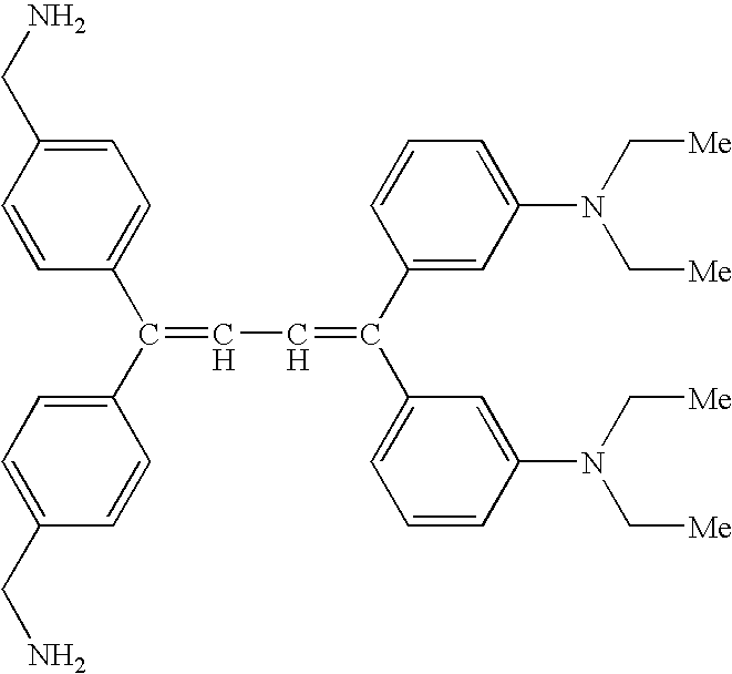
C1=CC(CN)=CC=C1C(C1=CC=C(CN)C=C1)=CC=C(C1=CC(N(C[Me])C[Me])=CC=C1)C1=CC=CC(N(C[Me])C[Me])=C1
